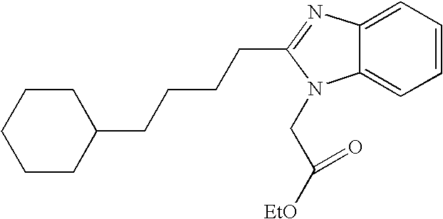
C1CCCCC1CCCCC1=NC2=CC=CC=C2N1CC([EtO])=O
